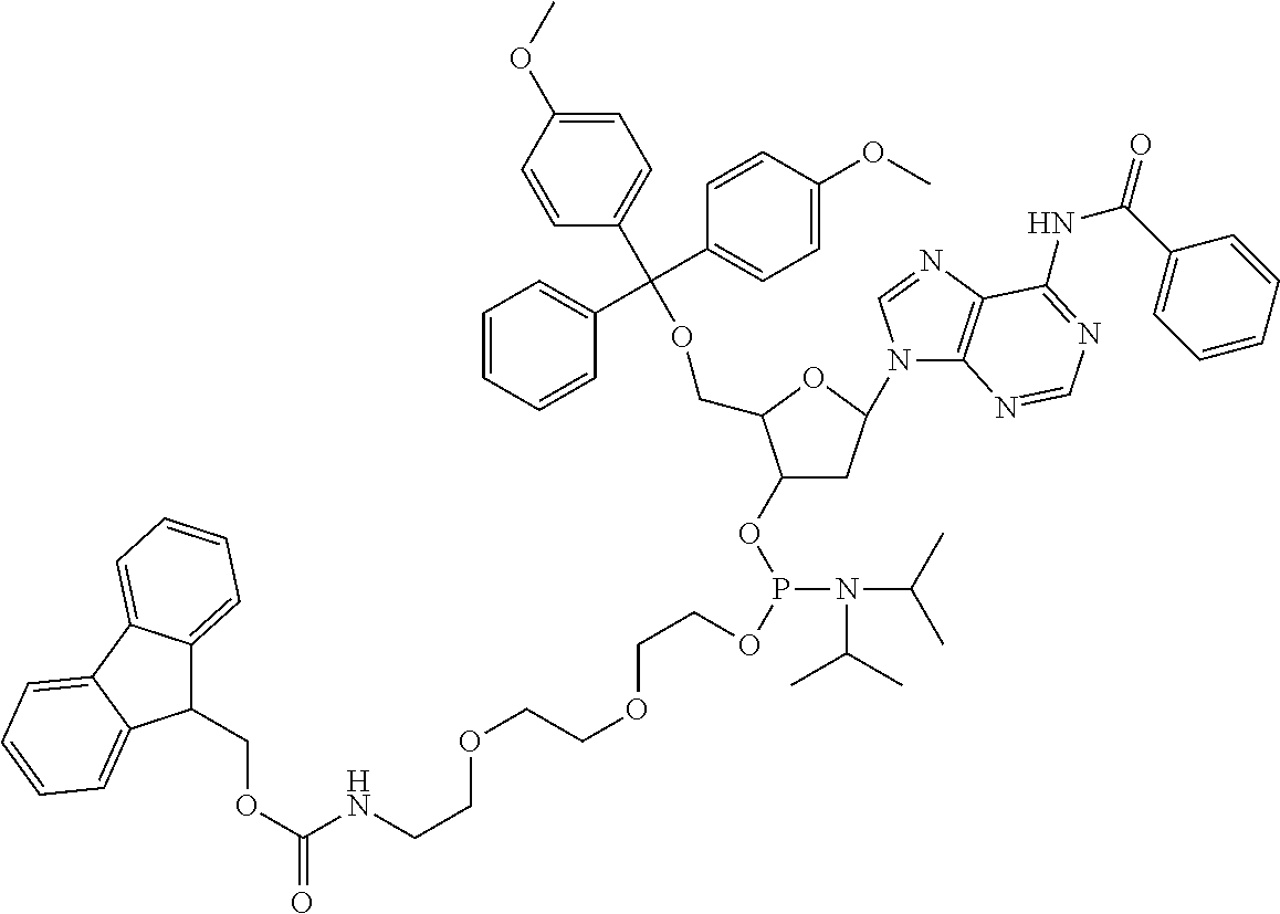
C1(OP(OCCOCCOCCNC(OCC2C3=CC=CC=C3C3=CC=CC=C23)=O)N(C(C)C)C(C)C)CC(N2C3=C(N=C2)C(NC(C2=CC=CC=C2)=O)=NC=N3)OC1COC(C1=CC=CC=C1)(C1=CC=C(OC)C=C1)C1=CC=C(OC)C=C1
